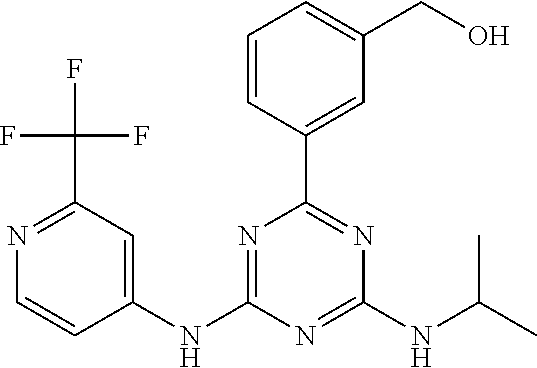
C1(NC2=NC(C3=CC(CO)=CC=C3)=NC(NC(C)C)=N2)=CC(C(F)(F)F)=NC=C1
